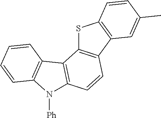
S1C2=C(C3=C1C=CC(C)=C3)C=CC1=C2C2=C(N1[Ph])C=CC=C2
